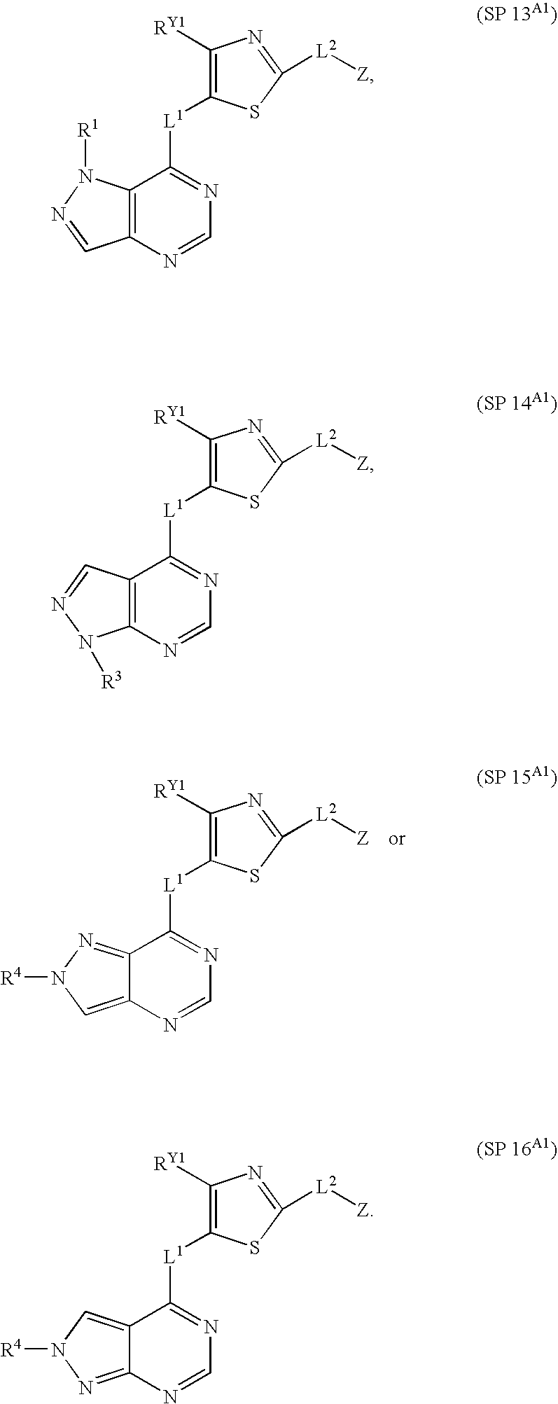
C12=C(N=CN=C1[L1]C1=C([RY1])N=C([L2][Z])S1)C=NN2[R1].C12=C(N=CN=C1[L1]C1=C([RY1])N=C([L2][Z])S1)N([R3])N=C2.C12=NN([R4])C=C1N=CN=C2[L1]C1=C([RY1])N=C([L2][Z])S1.C12=CN([R4])N=C1N=CN=C2[L1]C1=C([RY1])N=C([L2][Z])S1
